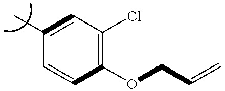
C1(C)=CC(Cl)=C(OCC=C)C=C1
